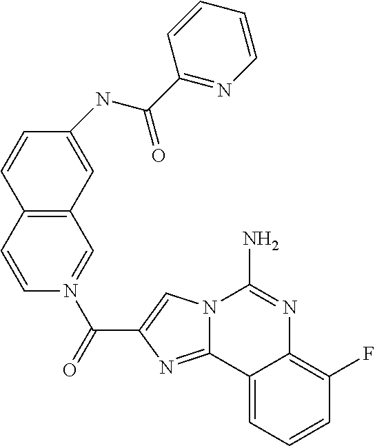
N12C(=NC(C(=O)N3=CC4=C(C=C3)C=CC(NC(C3=NC=CC=C3)=O)=C4)=C1)C1=CC=CC(F)=C1N=C2N
